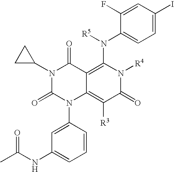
N1(C2CC2)C(=O)N(C2=CC(NC(C)=O)=CC=C2)C2=C([R3])C(=O)N([R4])C(N([R5])C3=CC=C(I)C=C3F)=C2C1=O
